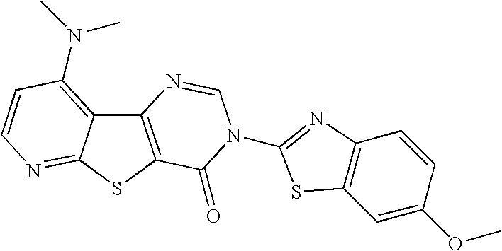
C12=C(SC3=NC=CC(N(C)C)=C13)C(=O)N(C1=NC3=C(C=C(OC)C=C3)S1)C=N2
